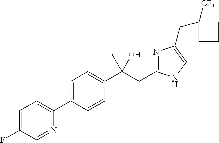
C1=C(C2=CC=C(F)C=N2)C=CC(C(CC2=NC(CC3([CF3])CCC3)=CN2)(O)C)=C1
